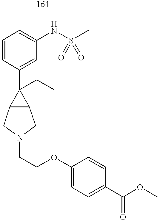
C1=CC(C2(CC)C3C2CN(CCOC2=CC=C(C(OC)=O)C=C2)C3)=CC(NS(C)(=O)=O)=C1
